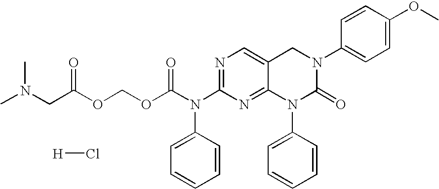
N1=C(N(C2=CC=CC=C2)C(=O)OCOC(=O)CN(C)C)N=C2C(=C1)CN(C1=CC=C(OC)C=C1)C(=O)N2C1=CC=CC=C1.[H]Cl
